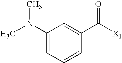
C1(N(C)C)=CC=CC(C([X1])=O)=C1
